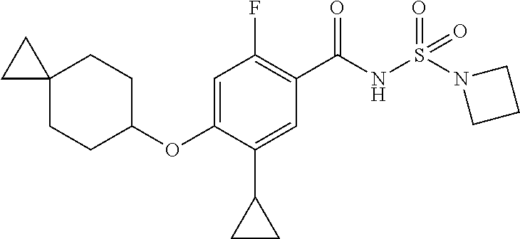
C1(OC2=CC(F)=C(C(NS(N3CCC3)(=O)=O)=O)C=C2C2CC2)CCC2(CC1)CC2
